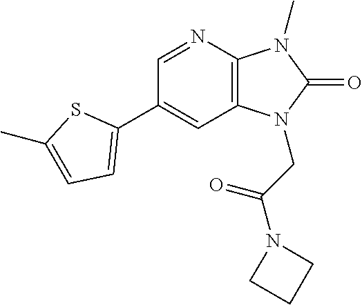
C1(C2=CC=C(C)S2)=CC2=C(N=C1)N(C)C(=O)N2CC(=O)N1CCC1
